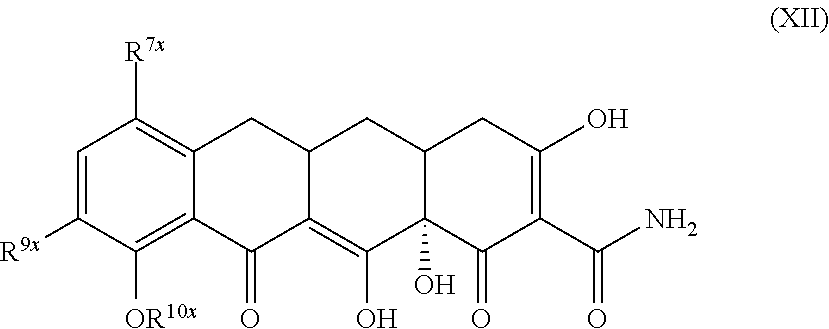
C1=C([R9x])C([OR10x])=C2C(=C1[R7x])CC1C(=C(O)C3(O)C(C1)CC(O)=C(C(N)=O)C3=O)C2=O
